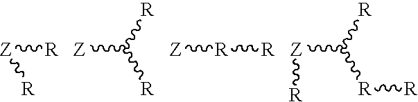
[R][Z][R].C([Z])([R])[R].[R]([Z])[R].C([Z][R])([R][R])[R]
